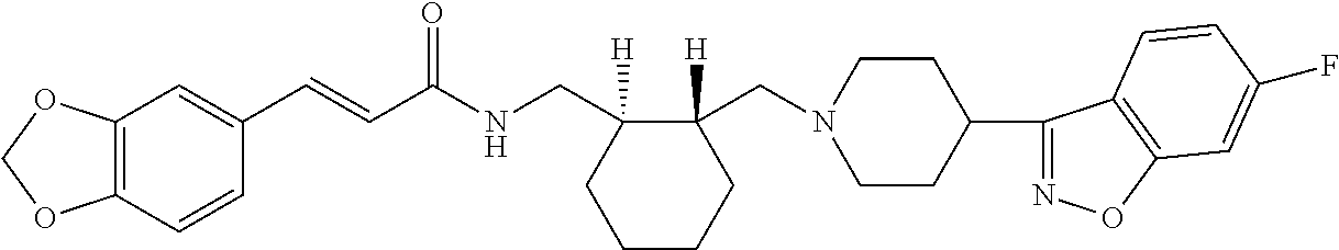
C1(C=CC(NCC2([H])C(CN3CCC(C4=NOC5=C4C=CC(F)=C5)CC3)([H])CCCC2)=O)=CC2=C(C=C1)OCO2
